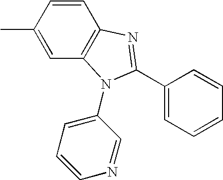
C1=C(C)C=CC2=C1N(C1=CC=CN=C1)C(C1=CC=CC=C1)=N2
